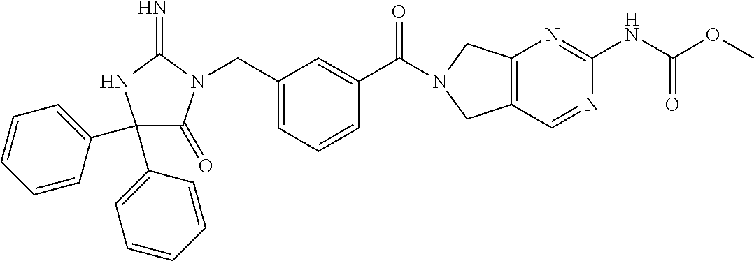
C1(C2=CC=CC=C2)(C2=CC=CC=C2)C(=O)N(CC2=CC=CC(C(=O)N3CC4=C(C3)C=NC(NC(OC)=O)=N4)=C2)C(=N)N1
